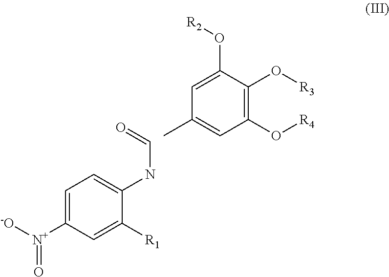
C1=C([N+]([-O])=O)C=C([R1])C(NC=O)=C1.CC1=CC(O[R4])=C(O[R3])C(O[R2])=C1
